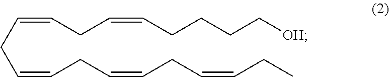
C(=CCC=CCC=CCC=CCC)CC=CCCCC[OH]
